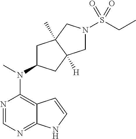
N1=CN=C2C(=C1N(C)C1CC3(C)C([H])(C1)CN(S(CC)(=O)=O)C3)C=CN2
